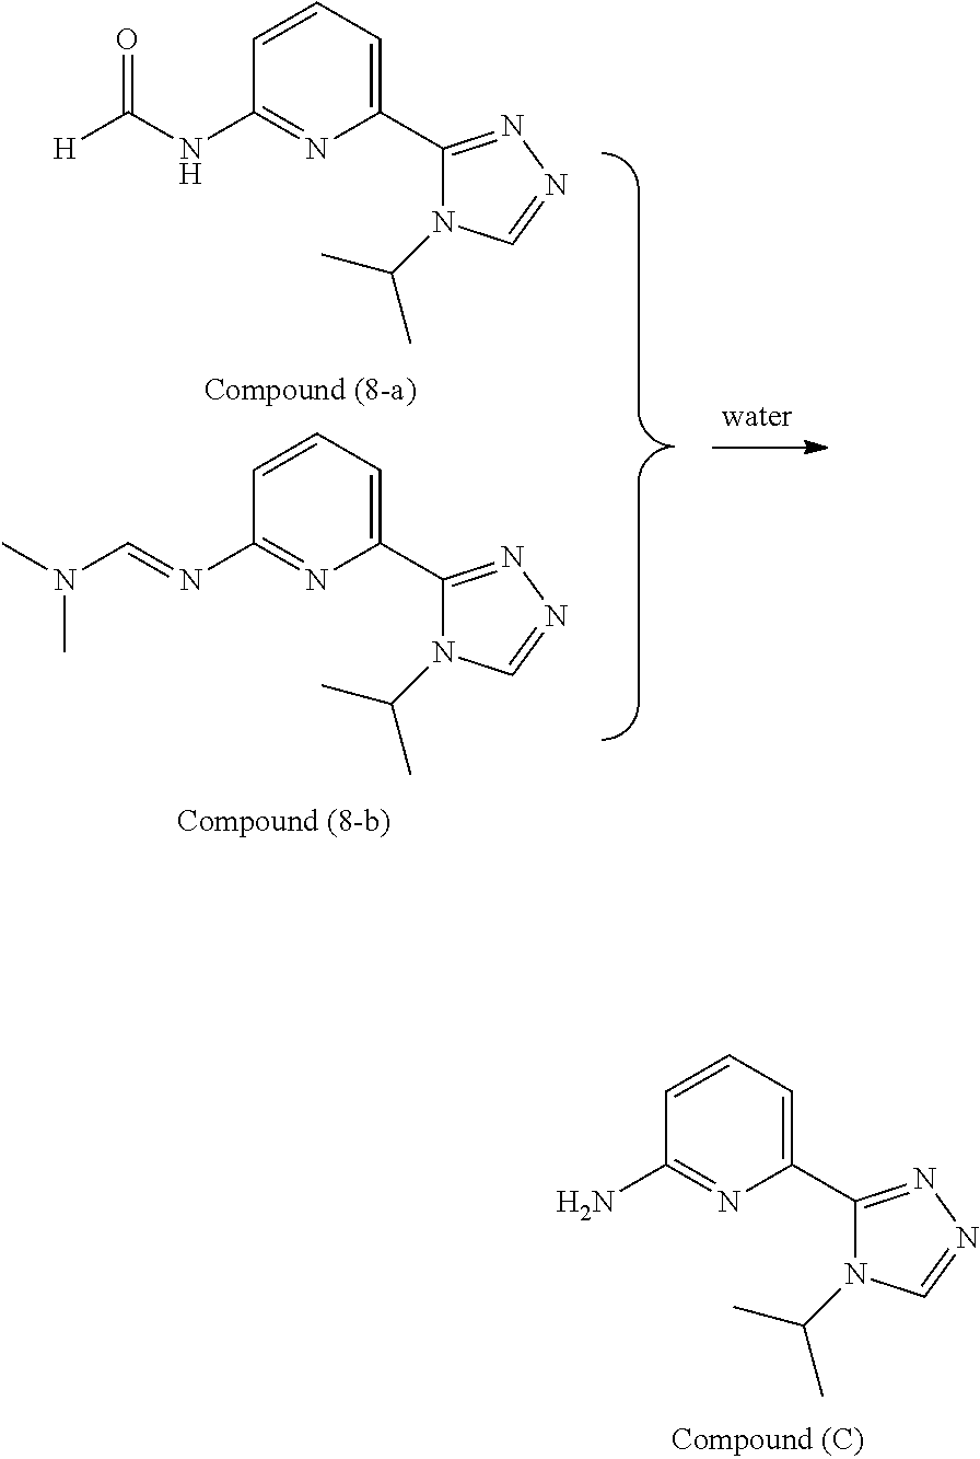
C1=CC=C(C2=NN=CN2C(C)C)N=C1N=CN(C)C.C1=CC=C(C2=NN=CN2C(C)C)N=C1NC([H])=O.C1=CC=C(C2=NN=CN2C(C)C)N=C1N
